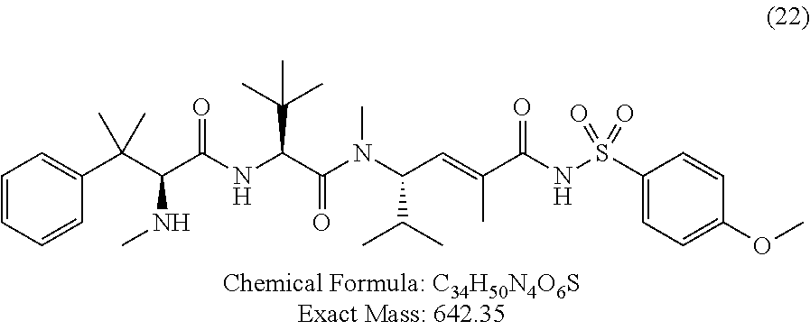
C1=CC=CC(C(C(C(NC(C(N(C(C=C(C(NS(C2=CC=C(OC)C=C2)(=O)=O)=O)C)C(C)C)C)=O)C(C)(C)C)=O)NC)(C)C)=C1
